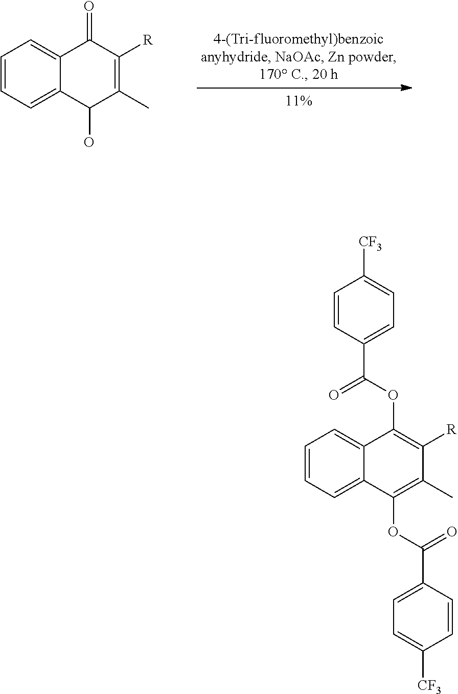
O=C1C2=CC=CC=C2C(O)C(C)=C1[R].O(C1=C([R])C(C)=C(OC(=O)C2=CC=C([CF3])C=C2)C2=CC=CC=C12)C(=O)C1=CC=C([CF3])C=C1
